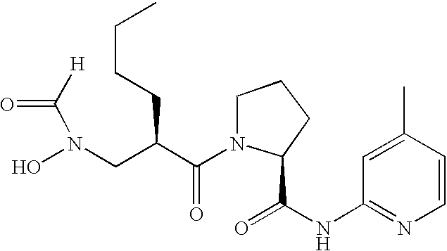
[H]C(N(O)CC(C(N1C(C(=O)NC2=NC=CC(C)=C2)CCC1)=O)CCCC)=O
